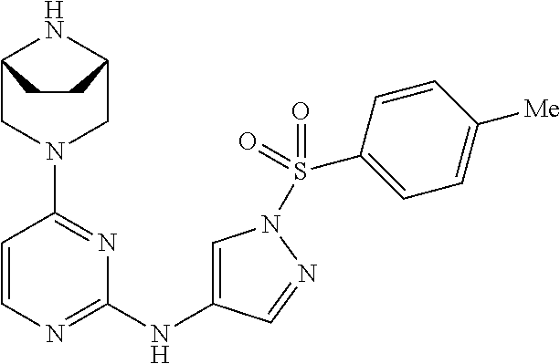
C12CN(C3=NC(NC4=CN(S(=O)(C5=CC=C([Me])C=C5)=O)N=C4)=NC=C3)CC(N1)CC2
